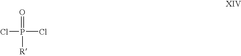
ClP(Cl)(=O)[R]
